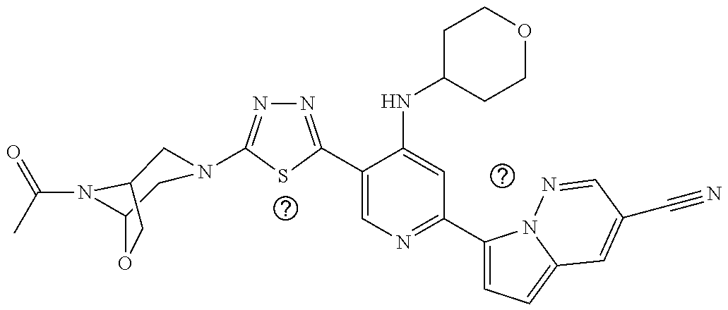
C1(C2=NN=C(N3CC4N(C(=O)C)C(C3)CO4)S2)=CN=C(C2=CC=C3N2N=CC(C#N)=C3)C=C1NC1CCOCC1
